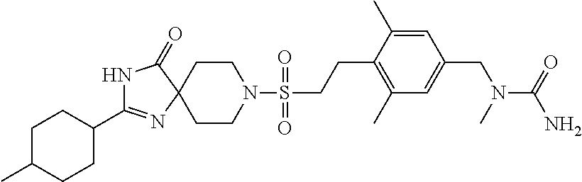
C1CN(S(=O)(=O)CCC2=C(C)C=C(CN(C(=O)N)C)C=C2C)CCC12N=C(C1CCC(C)CC1)NC2=O
